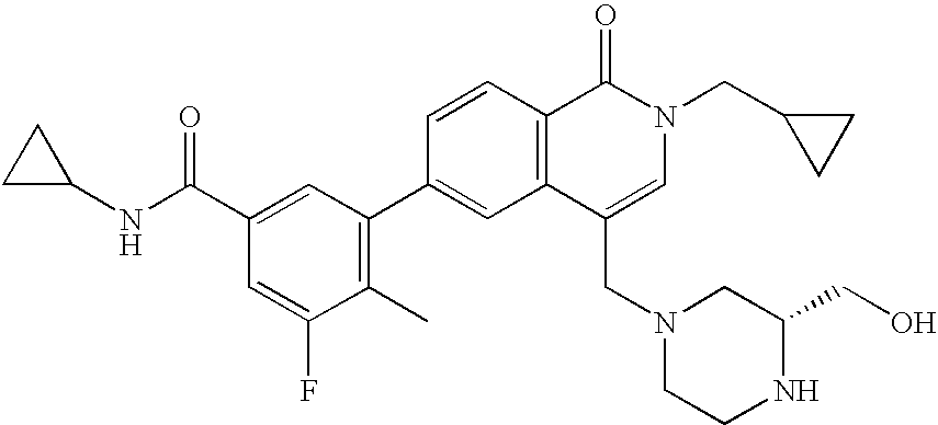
C1C(NC(C2=CC(C3=CC4=C(C=C3)C(=O)N(CC3CC3)C=C4CN3CCNC(CO)C3)=C(C)C(F)=C2)=O)C1
